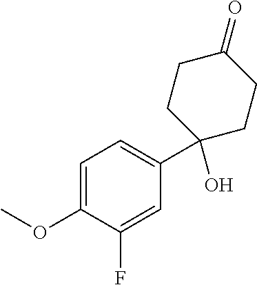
C1=C(OC)C(F)=CC(C2(O)CCC(=O)CC2)=C1
